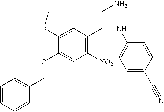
C1=CC=CC(COC2=CC([NO2])=C(C(CN)NC3=CC=C(C#N)C=C3)C=C2OC)=C1
